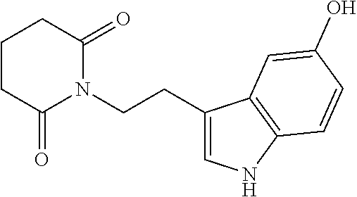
C1CC(=O)N(CCC2=CNC3=C2C=C(O)C=C3)C(=O)C1
